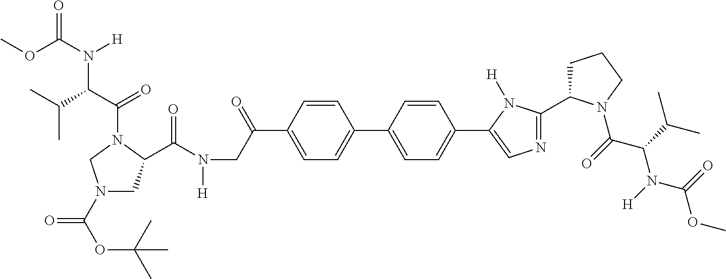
C(C1CN(C(OC(C)(C)C)=O)CN1C(C(C(C)C)N(C(OC)=O)[H])=O)(N(CC(C1=CC=C(C2=CC=C(C3=CN=C(C4CCCN4C(=O)C(C(C)C)N(C(OC)=O)[H])N3[H])C=C2)C=C1)=O)[H])=O
